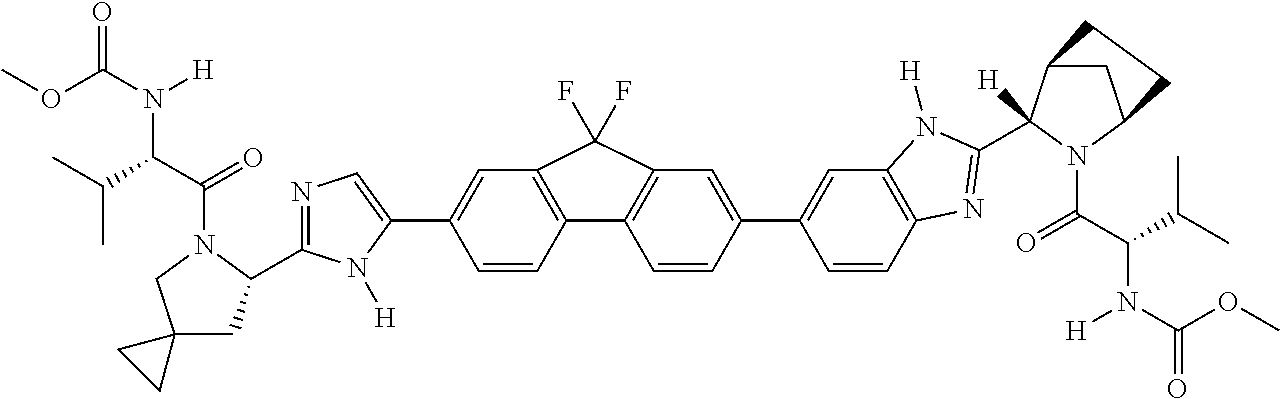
C1=C(C2=CC3=C(C=C2)N=C(C2([H])C4CC(N2C(=O)C(N([H])C(OC)=O)C(C)C)CC4)N3[H])C=CC2=C1C(F)(F)C1=C2C=CC(C2=CN=C(C3CC4(CN3C(C(C(C)C)N(C(OC)=O)[H])=O)CC4)N2[H])=C1
